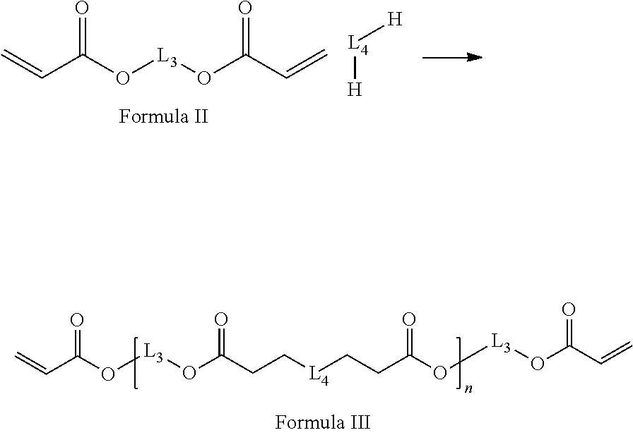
C=CC(=O)O[L3]OC(=O)CC[L4]CCC(=O)O[L3]OC(=O)C=C.C=CC(=O)O[L3]OC(=O)C=C.[L4]([H])[H]
